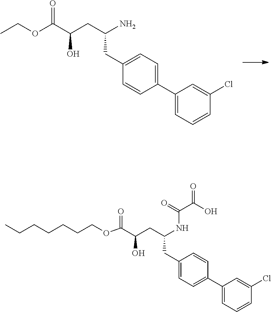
C1=C(C2=CC=CC(Cl)=C2)C=CC(CC(CC(C(OCC)=O)O)N)=C1.OC(C(=O)NC(CC1=CC=C(C2=CC=CC(Cl)=C2)C=C1)CC(C(OCCCCCCC)=O)O)=O
